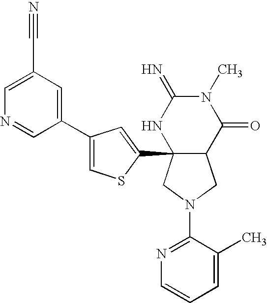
C1(N2CC3C(C4=CC(C5=CC(C#N)=CN=C5)=CS4)(C2)NC(=N)N(C)C3=O)=NC=CC=C1C
